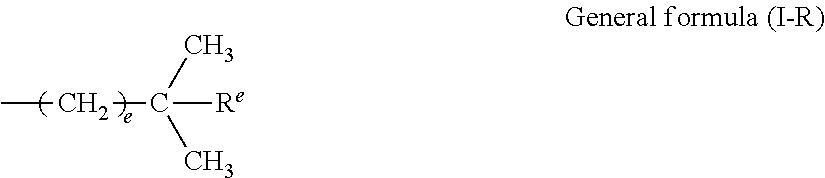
CCC([Re])(C)C
